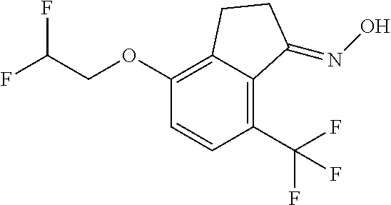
C1(OCC(F)F)=C2C(=C(C(F)(F)F)C=C1)C(=NO)CC2
